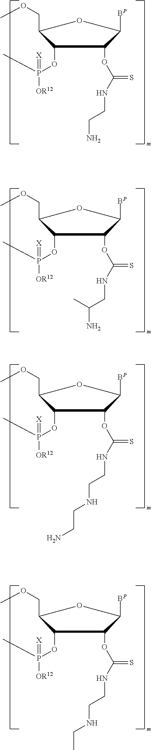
C1(OP(C)(=[X])[OR12])C(COC)OC([BP])C1OC(NCCN)=S.C1(OP(C)(=[X])[OR12])C(COC)OC([BP])C1OC(NCC(N)C)=S.C1(OP(C)(=[X])[OR12])C(COC)OC([BP])C1OC(NCCNCCN)=S.C1(OP(C)(=[X])[OR12])C(COC)OC([BP])C1OC(NCCNCC)=S
